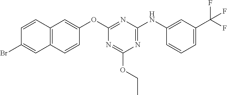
C1=C(C(F)(F)F)C=C(NC2=NC(OCC)=NC(OC3=CC4=C(C=C3)C=C(Br)C=C4)=N2)C=C1
